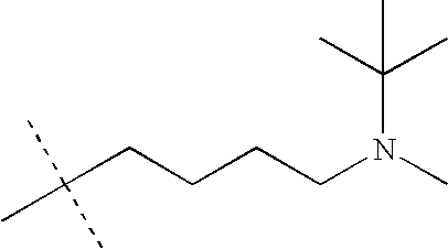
N(CCCCC(C)(C)C)(C)C(C)(C)C
